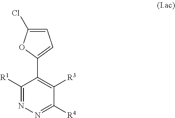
C1(C2=CC=C(Cl)O2)=C([R3])C([R4])=NN=C1[R1]
